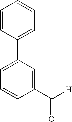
C1(C2=CC=CC(C([H])=O)=C2)=CC=CC=C1
